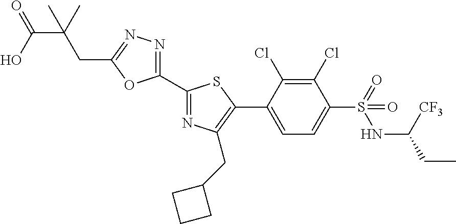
C1(C2=NC(CC3CCC3)=C(C3=CC=C(S(=O)(NC([CF3])CC)=O)C(Cl)=C3Cl)S2)=NN=C(CC(C)(C(=O)O)C)O1
